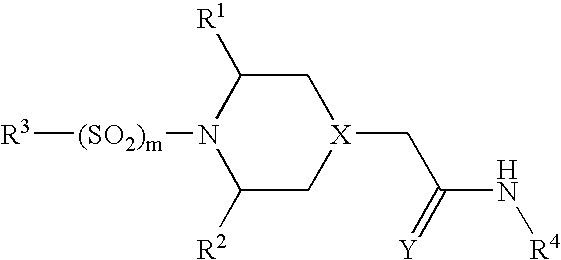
[R3][(SO2)m]N1C([R2])C[X](CC(N[R4])=[Y])CC1[R1]
